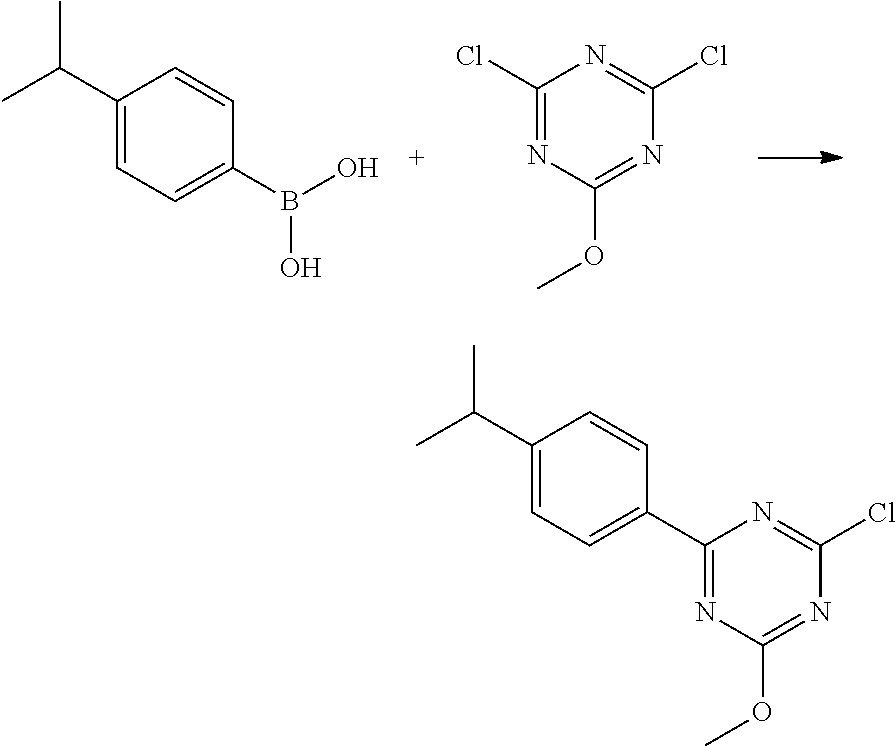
CC(C1=CC=C(B(O)O)C=C1)C.C1(Cl)=NC(OC)=NC(Cl)=N1.CC(C1=CC=C(C2=NC(OC)=NC(Cl)=N2)C=C1)C
